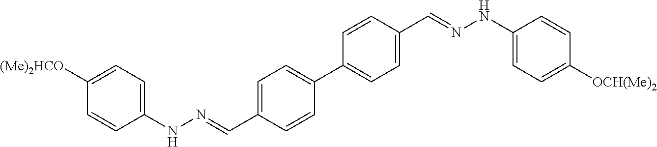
C1(NN=CC2=CC=C(C3=CC=C(C=NNC4=CC=C([OCH(Me)2])C=C4)C=C3)C=C2)=CC=C([(Me)2HCO])C=C1
